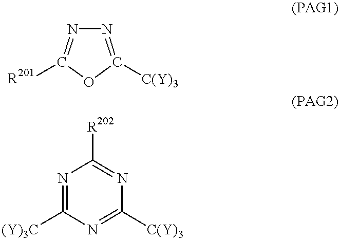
N1=C([R201])OC([C(Y)3])=N1.N1=C([(Y)3C])N=C([C(Y)3])N=C1[R202]
